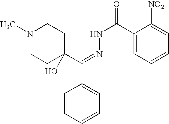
N1(C)CCC(C(=NNC(=O)C2=CC=CC=C2[NO2])C2=CC=CC=C2)(O)CC1
